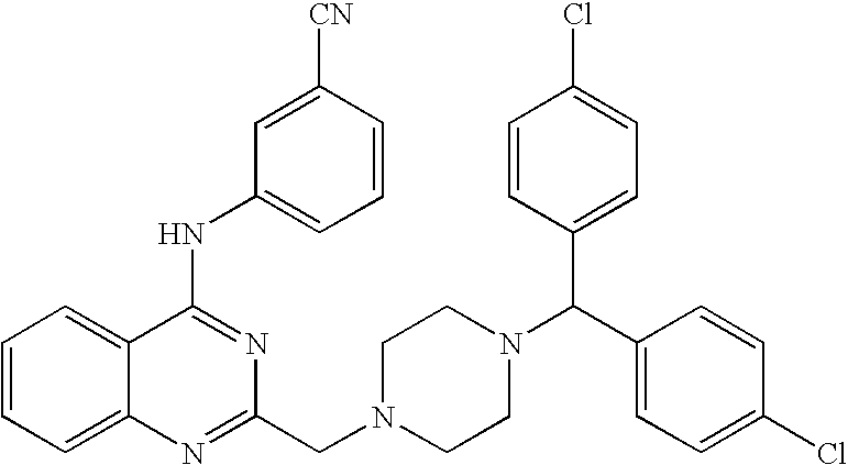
C1(NC2=CC=CC([CN])=C2)=NC(CN2CCN(C(C3=CC=C(Cl)C=C3)C3=CC=C(Cl)C=C3)CC2)=NC2=CC=CC=C12
